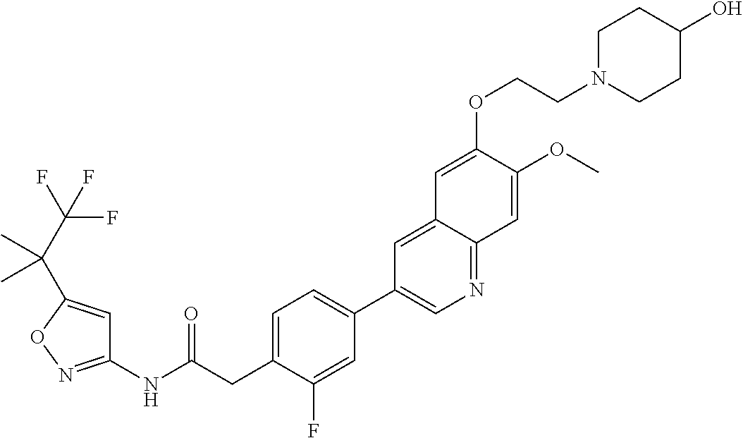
C1(NC(CC2=CC=C(C3=CN=C4C(=C3)C=C(OCCN3CCC(O)CC3)C(OC)=C4)C=C2F)=O)=NOC(C(C(F)(F)F)(C)C)=C1
